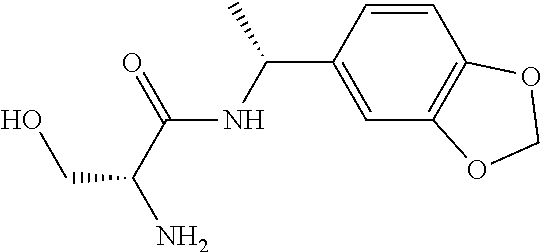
C(NC(C(CO)N)=O)(C1=CC2=C(C=C1)OCO2)C
